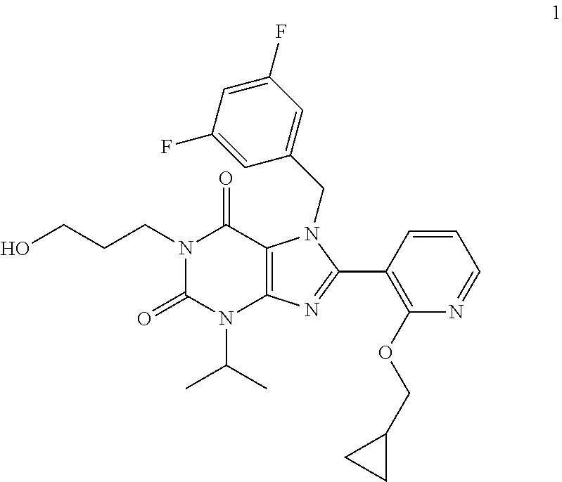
N1(CCCO)C(=O)N(C(C)C)C2=C(C1=O)N(CC1=CC(F)=CC(F)=C1)C(C1=C(OCC3CC3)N=CC=C1)=N2
